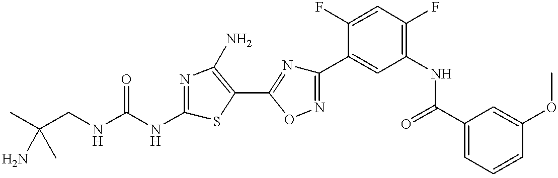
C(CNC(NC1=NC(N)=C(C2=NC(C3=CC(NC(C4=CC=CC(OC)=C4)=O)=C(F)C=C3F)=NO2)S1)=O)(C)(N)C
